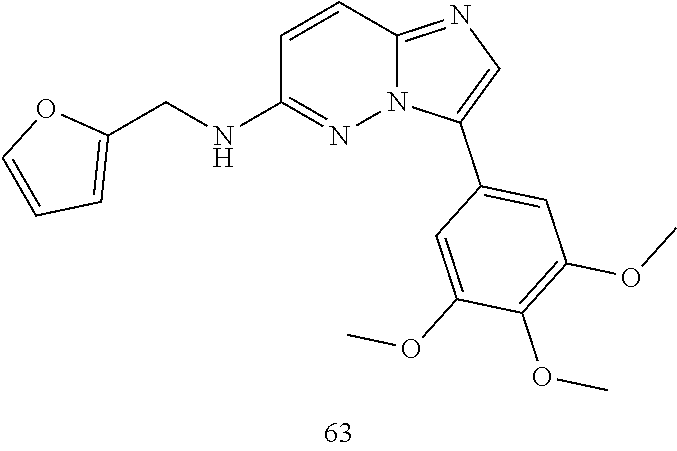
C1=C(C2=CN=C3C=CC(NCC4=CC=CO4)=NN23)C=C(OC)C(OC)=C1OC
